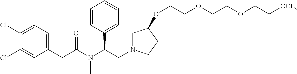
C1=CC(C(N(C(CC2=CC=C(Cl)C(Cl)=C2)=O)C)CN2CC(OCCOCCOCC[OCF3])CC2)=CC=C1
